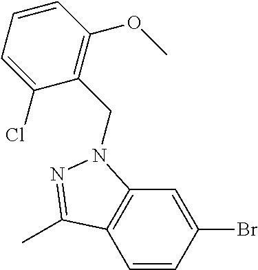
C1=CC(Br)=CC2=C1C(C)=NN2CC1=C(OC)C=CC=C1Cl
